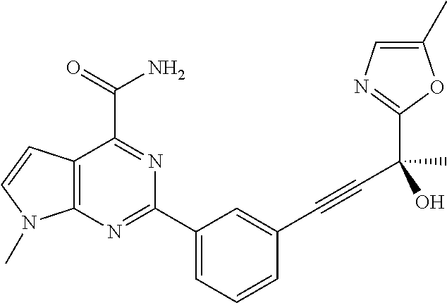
C12=C(N=C(C3=CC=CC(C#CC(C)(O)C4=NC=C(C)O4)=C3)N=C1C(=O)N)N(C)C=C2
